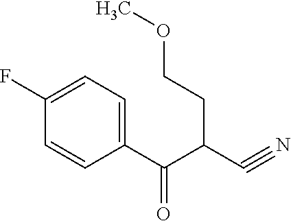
C1(F)=CC=C(C(C(CCOC)C#N)=O)C=C1
